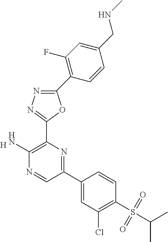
[H].C1(N)=C(C2=NN=C(C3=C(F)C=C(CNC)C=C3)O2)N=C(C2=CC(Cl)=C(S(C(C)C)(=O)=O)C=C2)C=N1
